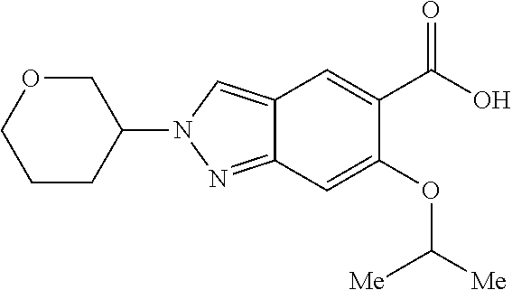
C1(N2N=C3C(=C2)C=C(C(O)=O)C(OC([Me])[Me])=C3)COCCC1
